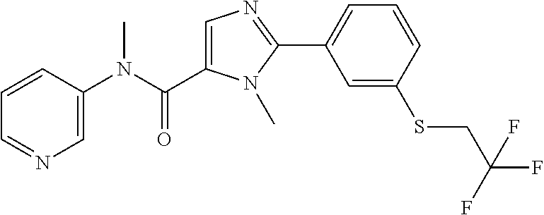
C1=C(N(C)C(=O)C2=CN=C(C3=CC=CC(SCC(F)(F)F)=C3)N2C)C=CC=N1
